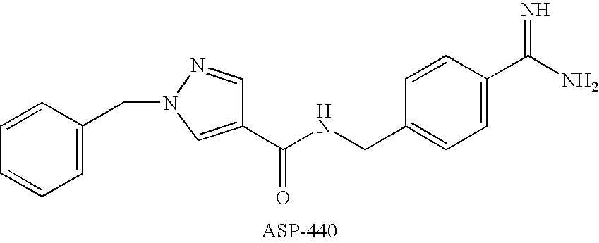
C1=C(CN2N=CC(C(NCC3=CC=C(C(N)=N)C=C3)=O)=C2)C=CC=C1
